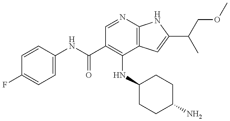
C1=CC(NC(C2=C(NC3CCC(N)CC3)C3=C(N=C2)NC(C(COC)C)=C3)=O)=CC=C1F
